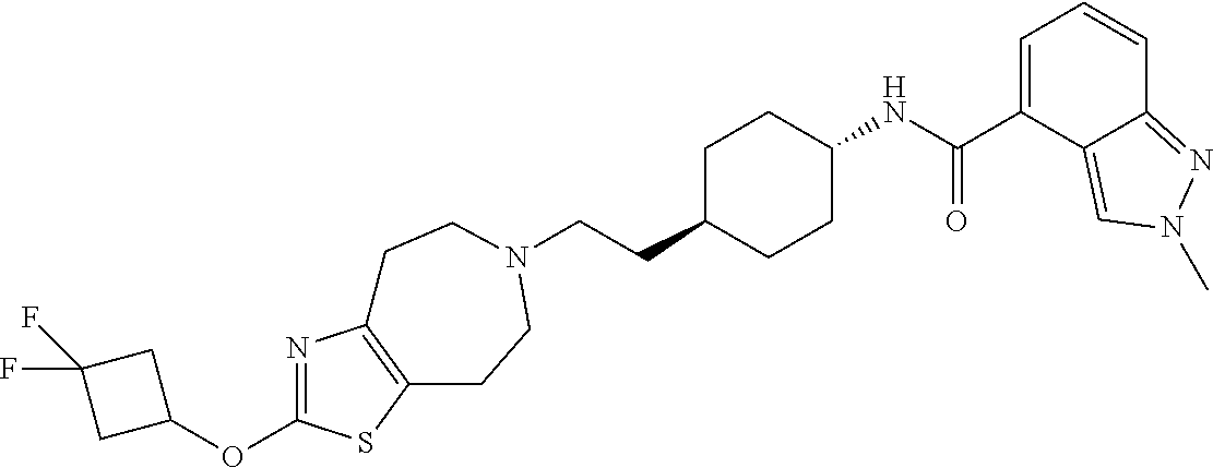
C(CC1CCC(NC(C2=CC=CC3=NN(C)C=C23)=O)CC1)N1CCC2=C(N=C(OC3CC(F)(F)C3)S2)CC1
